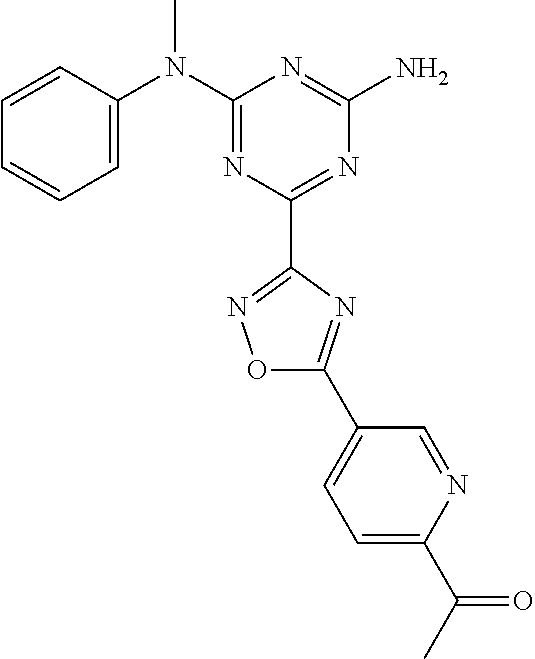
C1=CC(N(C2=NC(C3=NOC(C4=CC=C(C(=O)C)N=C4)=N3)=NC(N)=N2)C)=CC=C1
